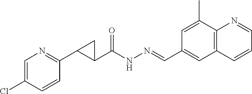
ClC1=CN=C(C2C(C(NN=CC3=CC4=C(C(C)=C3)N=CC=C4)=O)C2)C=C1
